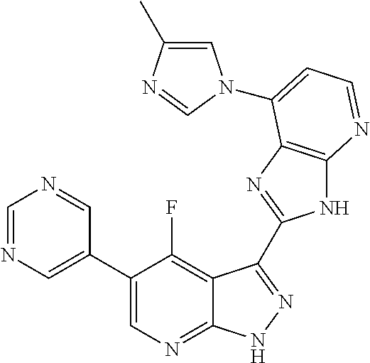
C1=NC=C(C2=CN=C3C(=C2F)C(C2=NC4=C(N2)N=CC=C4N2C=C(C)N=C2)=NN3)C=N1
